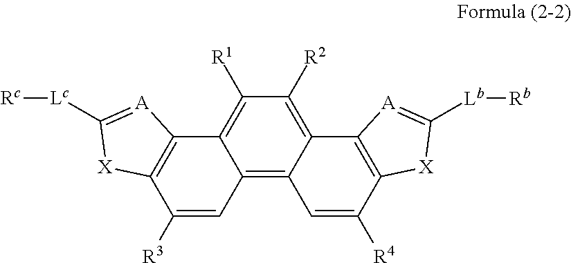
C1([R2])=C2C(=C3C(=C1[R1])C1=C(C([R3])=C3)[X]C([Lc][Rc])=[A]1)C=C([R4])C1=C2[A]=C([Lb][Rb])[X]1
